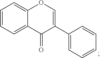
C1=CC=C2C(=C1)OC=C(C1=CC=CC=C1)C2=O
